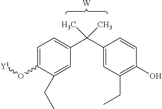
C1=C(O[Y1])C(CC)=CC(C(C2=CC(CC)=C(O)C=C2)(C)C)=C1.[W]
